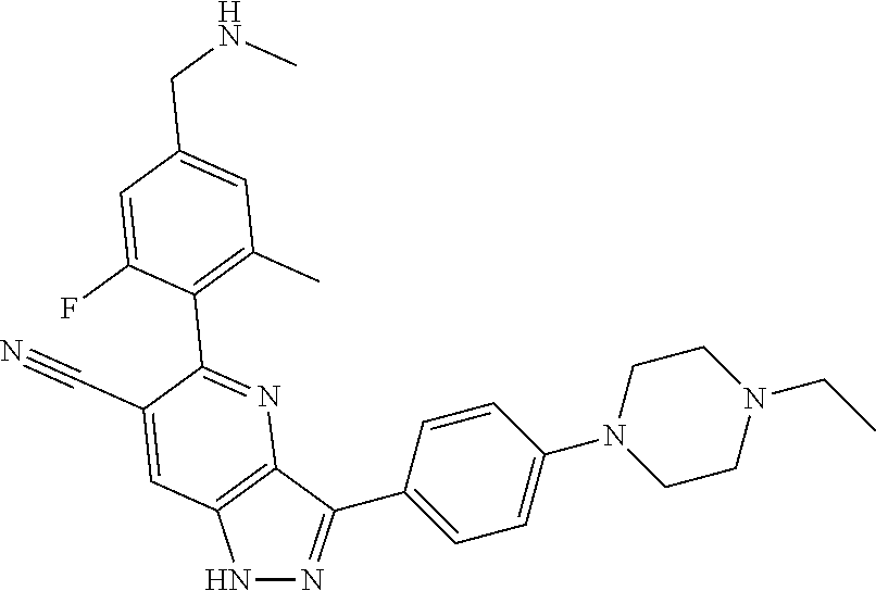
N1N=C(C2=CC=C(N3CCN(CC)CC3)C=C2)C2=C1C=C(C#N)C(C1=C(C)C=C(CNC)C=C1F)=N2
